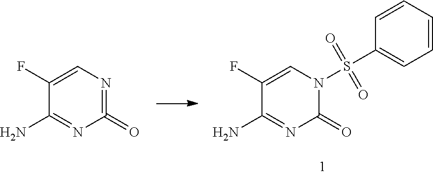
C1(F)=CN(S(C2=CC=CC=C2)(=O)=O)C(=O)N=C1N.C1(F)=CN=C(=O)N=C1N
